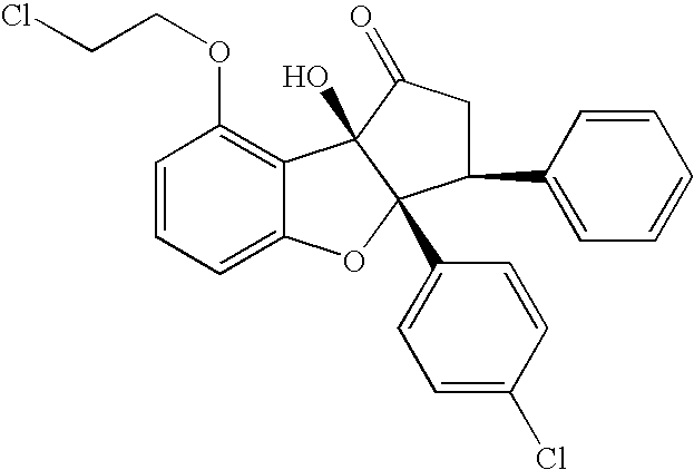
C1=CC(OCCCl)=C2C(=C1)OC1(C3=CC=C(Cl)C=C3)C2(O)C(=O)CC1C1=CC=CC=C1
